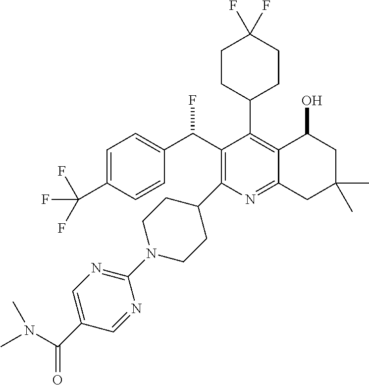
C1=C(C(F)(F)F)C=CC(C(C2=C(C3CCN(C4=NC=C(C(N(C)C)=O)C=N4)CC3)N=C3C(=C2C2CCC(F)(F)CC2)C(O)CC(C)(C)C3)F)=C1
